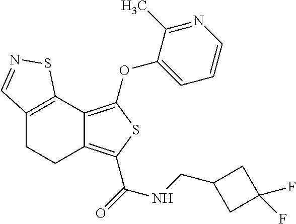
C12=C(C3=C(OC4=CC=CN=C4C)SC(C(=O)NCC4CC(F)(F)C4)=C3CC1)SN=C2
